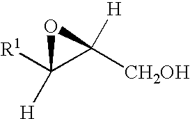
[R1]C1([H])C([CH2OH])([H])O1
